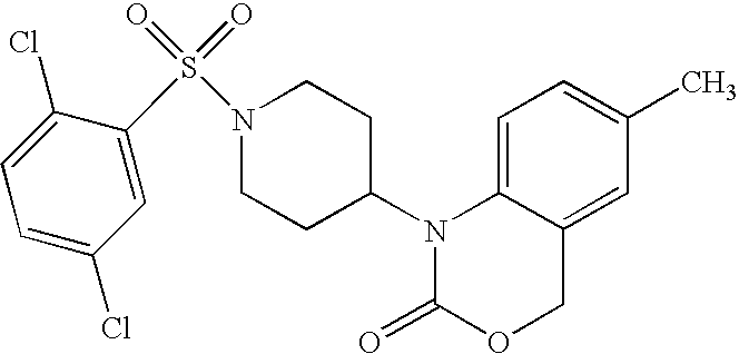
C1=C2C(=CC(C)=C1)COC(=O)N2C1CCN(S(=O)(=O)C2=CC(Cl)=CC=C2Cl)CC1
